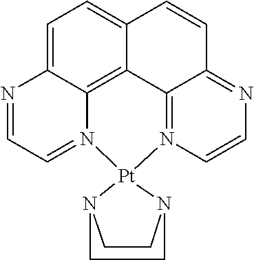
C1=C2C3=C4C(=C1)C=CC1=NC=CN(=C41)[Pt]1(N3=CC=N2)N2CCN1CC2
